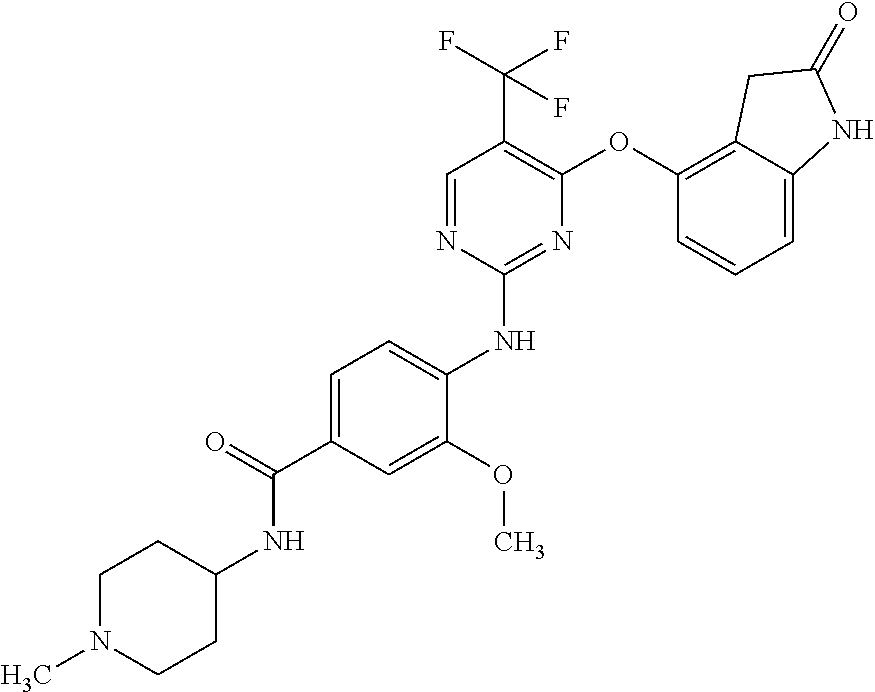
C1=C(C(=O)NC2CCN(C)CC2)C=C(OC)C(NC2=NC(OC3=C4C(=CC=C3)NC(=O)C4)=C(C(F)(F)F)C=N2)=C1
